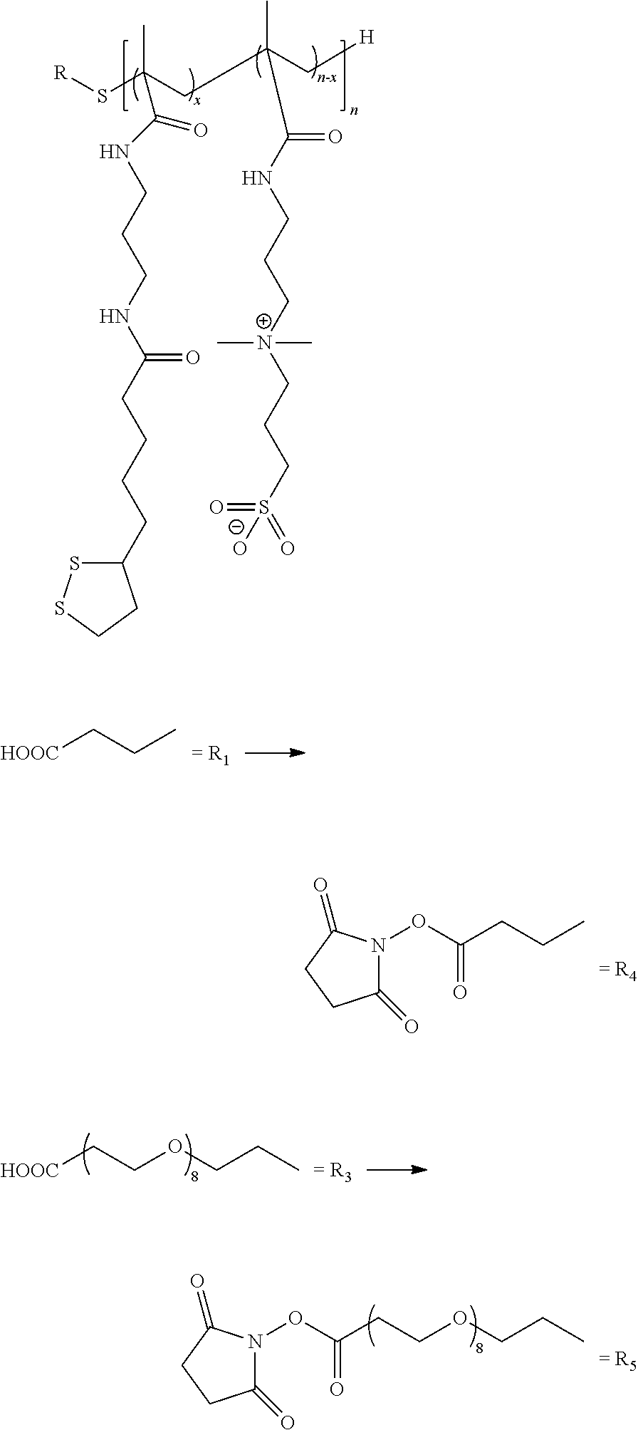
CC(CC(C)(C[H])C(NCCC[N+](CCCS(=O)(=O)[O-])(C)C)=O)(S[R])C(NCCCNC(CCCCC1SSCC1)=O)=O.[HOOC]CCC.[= R1].C1(=O)N(OC(CCC)=O)C(=O)CC1.[= R4].[HOOC]CCOCCC.[= R3].C1(=O)N(OC(=O)CCOCCC)C(=O)CC1.[= R5]
